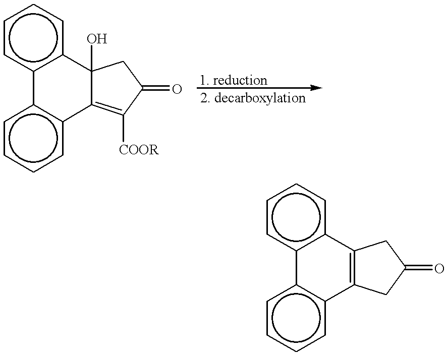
c1cccc2c1-c1c(cccc1)C1(O)C2=C([COOR])C(=O)C1.c1cccc2c1-c1c(cccc1)C1=C2CC(=O)C1
